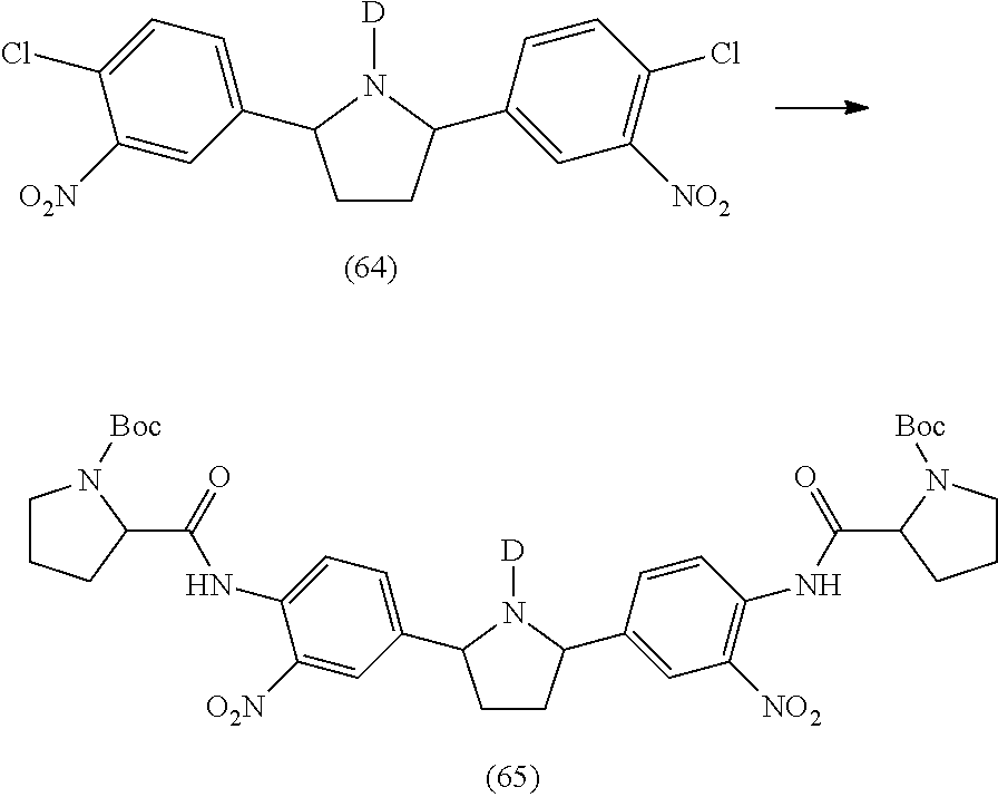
C1CC(C2=CC([NO2])=C(Cl)C=C2)N([D])C1C1=CC=C(Cl)C([O2N])=C1.C1CC(C2=CC([NO2])=C(NC(C3N([Boc])CCC3)=O)C=C2)N([D])C1C1=CC=C(NC(C2CCCN2[Boc])=O)C([O2N])=C1
